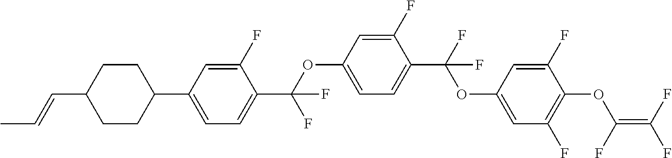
O(C1=CC=C(C(F)(OC2=CC(F)=C(OC(=C(F)F)F)C(F)=C2)F)C(F)=C1)C(C1=CC=C(C2CCC(C=CC)CC2)C=C1F)(F)F
